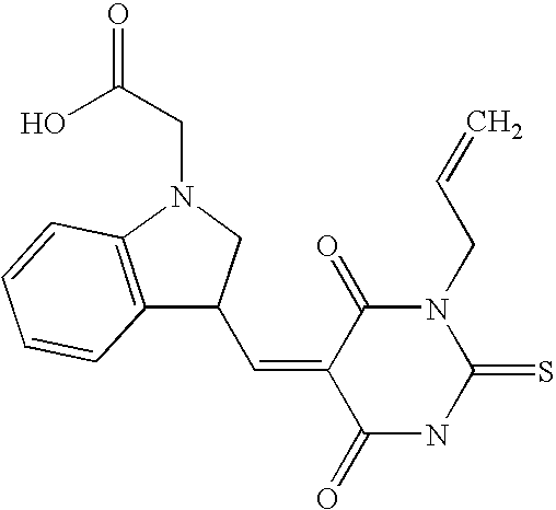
C12=C(N(CC(O)=O)CC1C=C1C(=O)NC(=S)N(CC=C)C1=O)C=CC=C2
